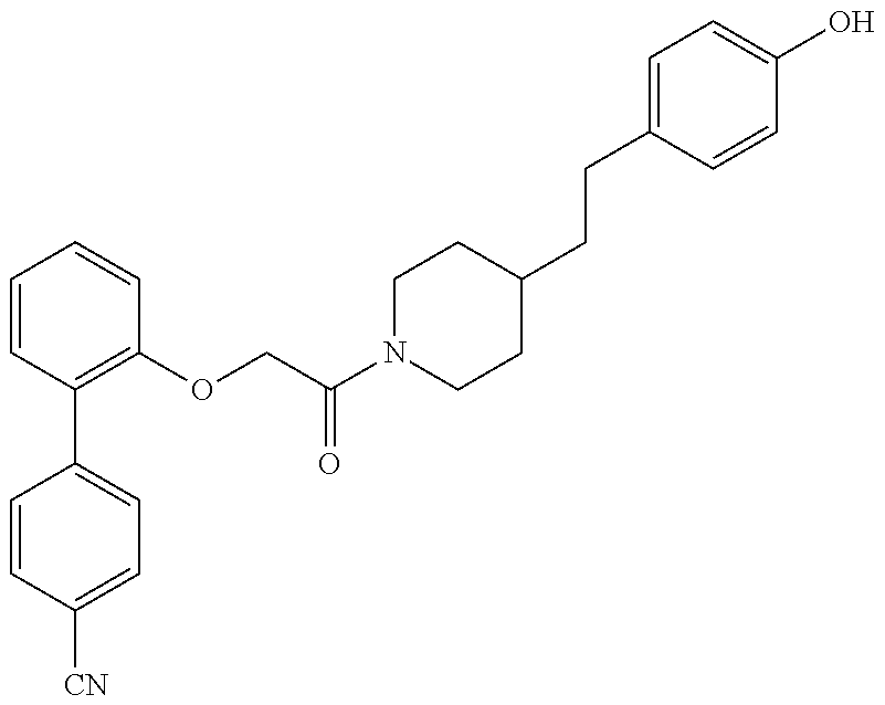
C1=CC([CN])=CC=C1C1=C(OCC(N2CCC(CCC3=CC=C(O)C=C3)CC2)=O)C=CC=C1
